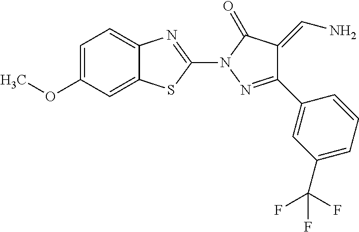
C1=C(OC)C=C2C(=C1)N=C(N1N=C(C3=CC(C(F)(F)F)=CC=C3)C(=CN)C1=O)S2
